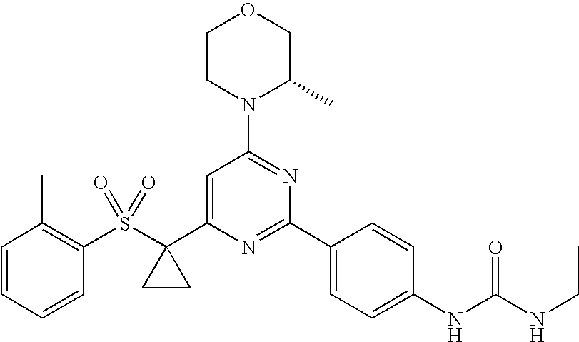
C1(S(=O)(=O)C2(C3=CC(N4C(C)COCC4)=NC(C4=CC=C(NC(NCC)=O)C=C4)=N3)CC2)=C(C)C=CC=C1
